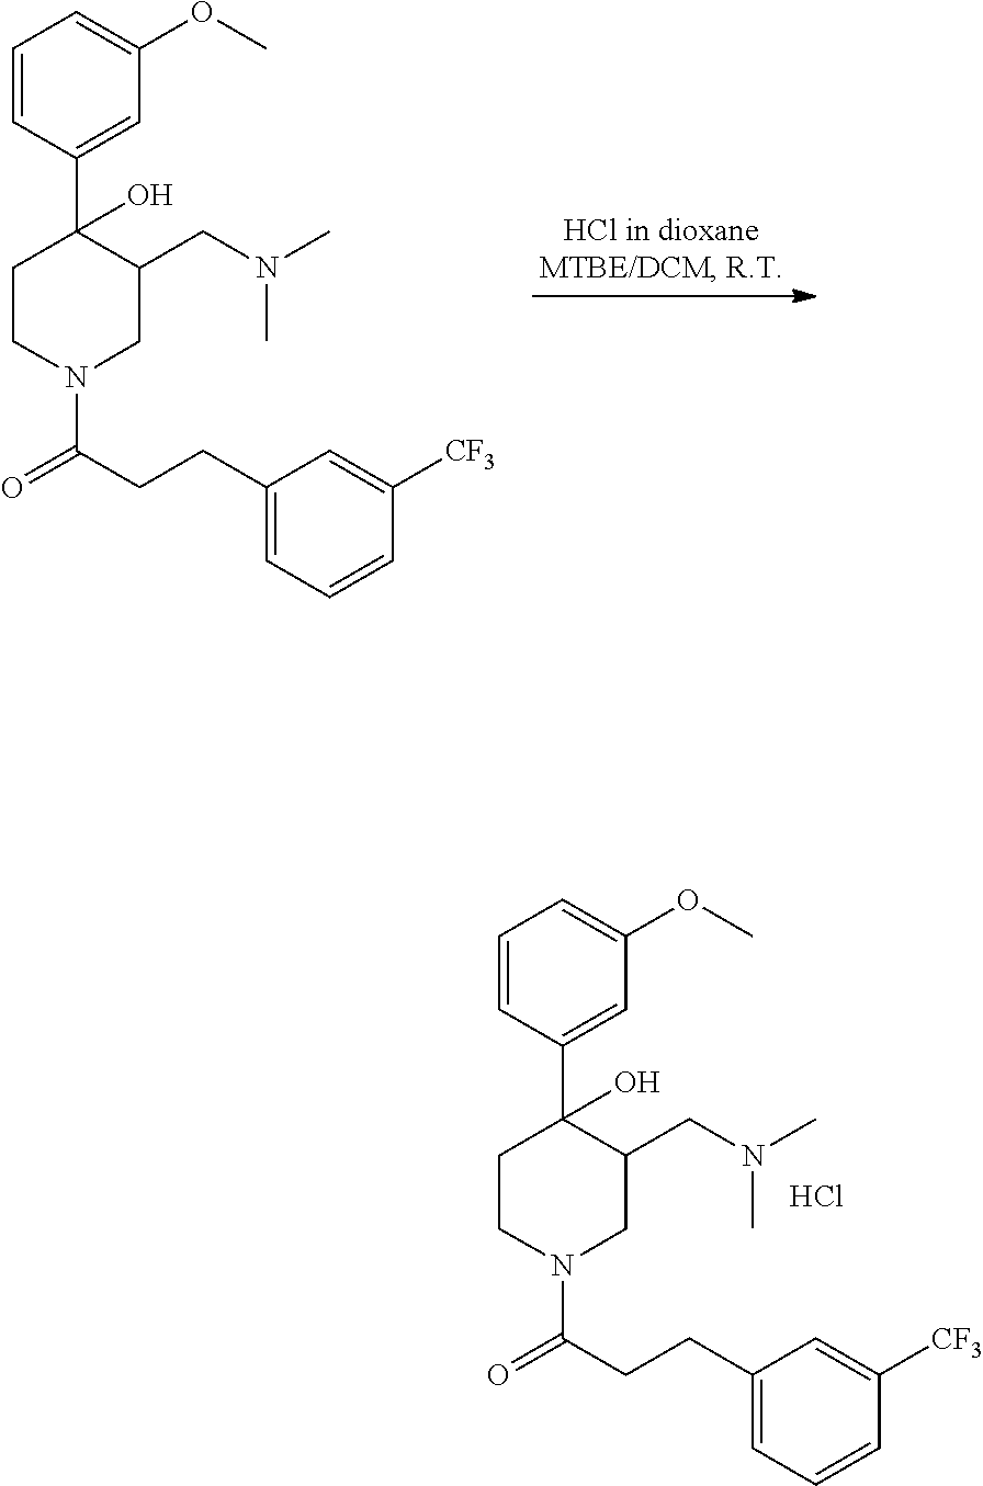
C(N1CC(CN(C)C)C(C2=CC(OC)=CC=C2)(O)CC1)(CCC1=CC=CC([CF3])=C1)=O.C(N1CC(CN(C)C)C(C2=CC(OC)=CC=C2)(O)CC1)(CCC1=CC=CC([CF3])=C1)=O.Cl
